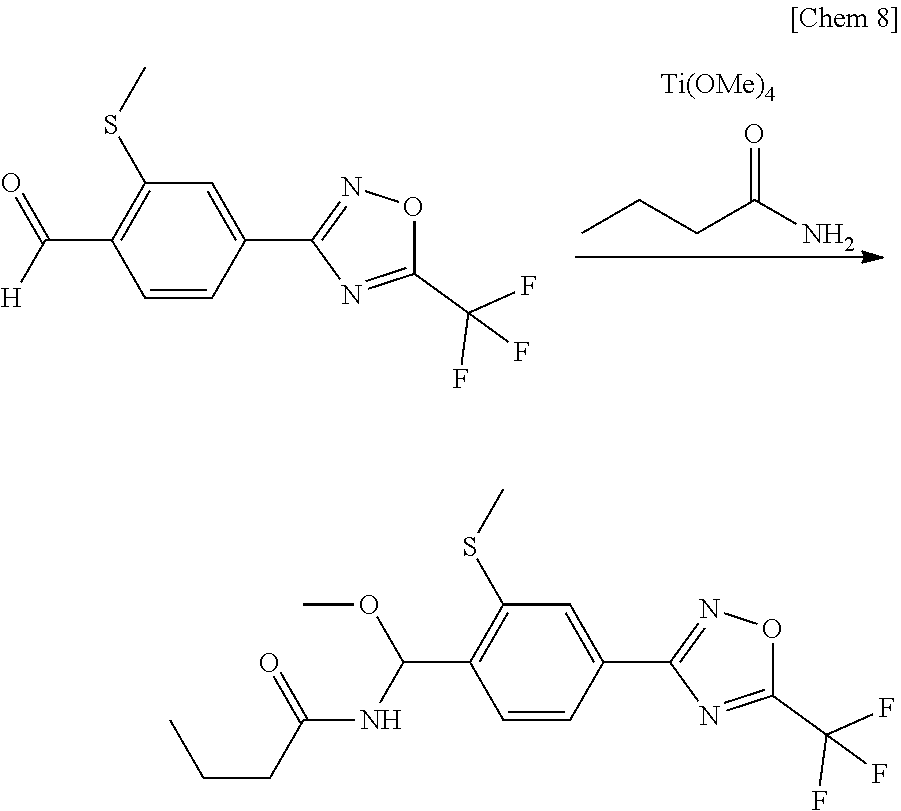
CCCC(N)=O.[Ti(OMe)4].C1=CC(C2=NOC(C(F)(F)F)=N2)=CC(SC)=C1C([H])=O.C1=CC(C2=NOC(C(F)(F)F)=N2)=CC(SC)=C1C(NC(CCC)=O)OC
